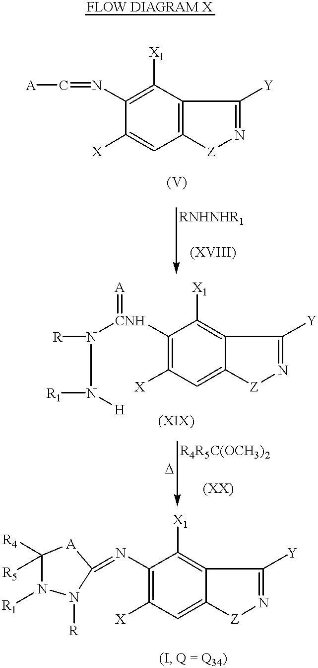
C1([X])=CC2=C(C([X1])=C1N=C[A])C([Y])=N[Z]2.N([CNH](=[A])C1=C([X])C=C2C(=C1[X1])C([Y])=N[Z]2)(N([R1])[H])[R].N(C1=C([X])C=C2C(=C1[X1])C([Y])=N[Z]2)=C1N([R])N([R1])C([R5])([R4])[A]1
